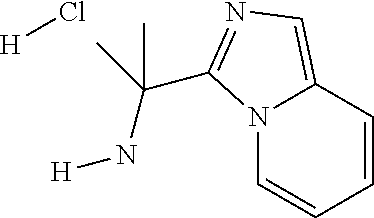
N12C=CC=CC1=CN=C2C(C)(C)N[H].[H]Cl
